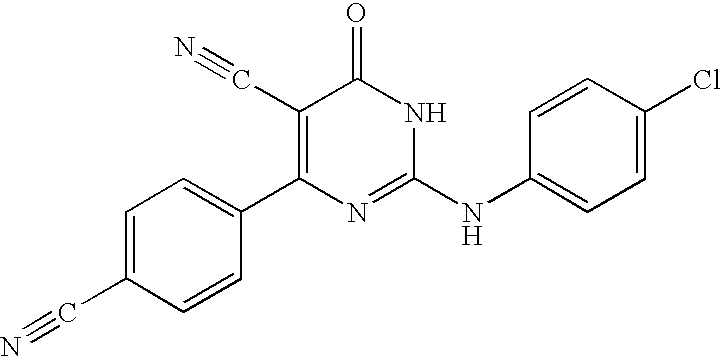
C1=CC(C2=C(C#N)C(=O)NC(NC3=CC=C(Cl)C=C3)=N2)=CC=C1C#N
